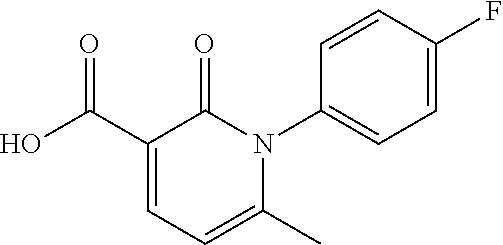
C1(C(O)=O)=CC=C(C)N(C2=CC=C(F)C=C2)C1=O
